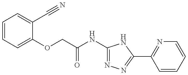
C1=CC=C(OCC(NC2=NN=C(C3=NC=CC=C3)N2)=O)C(C#N)=C1
